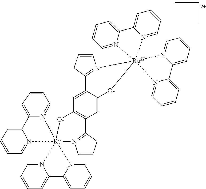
C1=CC=C2N(=C1)[Ru]13(N4=CC=CC=C24)(N2=CC=CC=C2C2=CC=CC=N21)N1=C(CC=C1)C1=C(C=C2C(=C1)[O-][Ru]14(N5=C2CC=C5)(N2=CC=CC=C2C2=CC=CC=N21)N1=CC=CC=C1C1=CC=CC=N41)[O-]3
